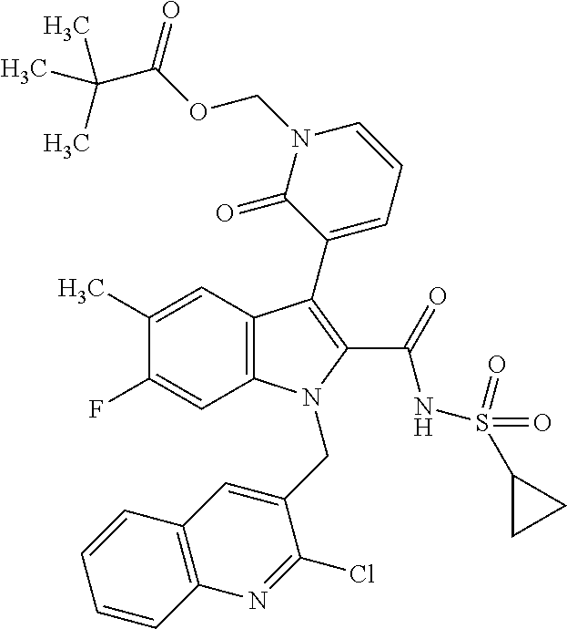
C12=C(C=C(C)C(F)=C1)C(C1=CC=CN(COC(C(C)(C)C)=O)C1=O)=C(C(=O)NS(C1CC1)(=O)=O)N2CC1=CC2=C(N=C1Cl)C=CC=C2
